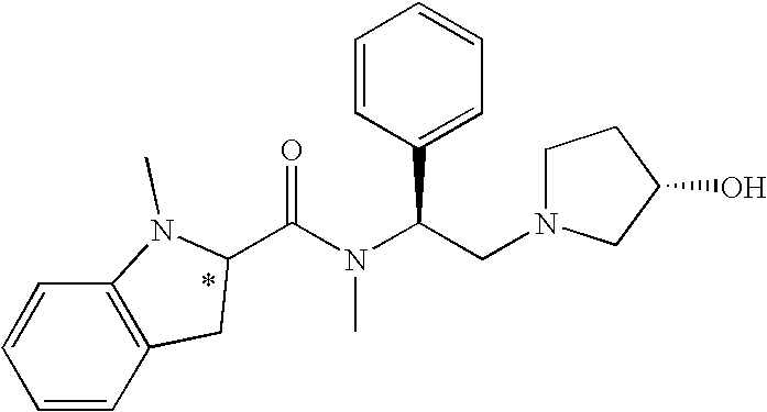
C(N(C(CN1CCC(O)C1)C1=CC=CC=C1)C)(=O)C1CC2=C(C=CC=C2)N1C
